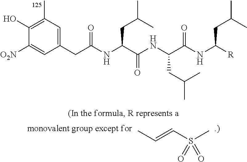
C1(CC(NC(C(NC(CC(C)C)C(NC([R])CC(C)C)=O)=O)CC(C)C)=O)=CC(C)=C(O)C([O2N])=C1.C(S(C)(=O)=O)=CC
